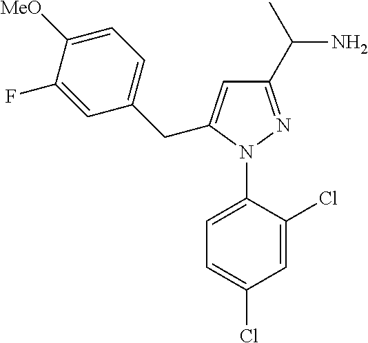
C1=C(N2N=C(C(N)C)C=C2CC2=CC=C([MeO])C(F)=C2)C(Cl)=CC(Cl)=C1
